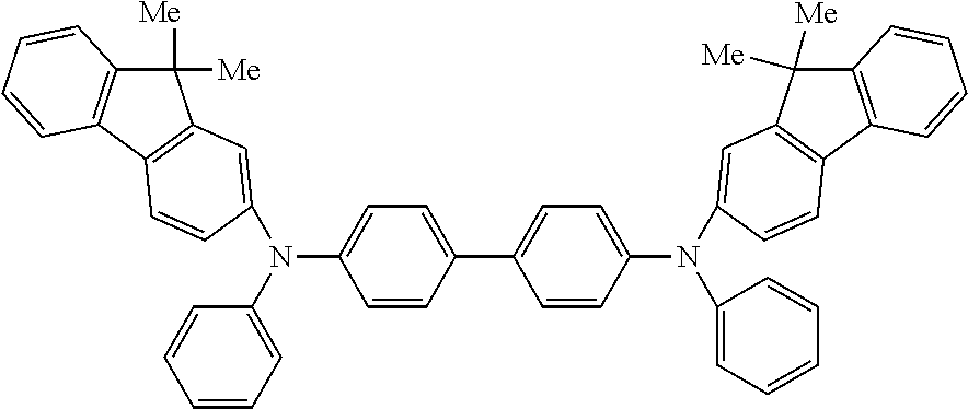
C1(N(C2=CC=CC=C2)C2=CC3=C(C4=C(C3([Me])[Me])C=CC=C4)C=C2)=CC=C(C2=CC=C(N(C3=CC=CC=C3)C3=CC4=C(C5=C(C4([Me])[Me])C=CC=C5)C=C3)C=C2)C=C1
